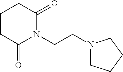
C1CC(=O)N(CCN2CCCC2)C(=O)C1
